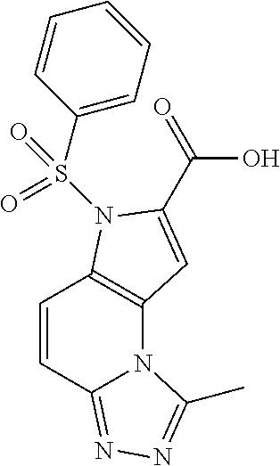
C12=C(N(S(C3=CC=CC=C3)(=O)=O)C(C(=O)O)=C1)C=CC1=NN=C(C)N21
